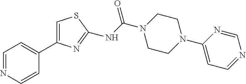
C1=NC=CC(C2=CSC(NC(=O)N3CCN(C4=CC=NC=N4)CC3)=N2)=C1
